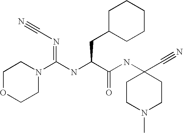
N(C(C(NC1(C#N)CCN(C)CC1)=O)CC1CCCCC1)C(=NC#N)N1CCOCC1
